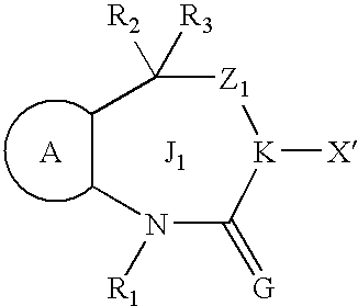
C1CN([R1])C(=[G])[K]([X])[Z1]C1([R3])[R2].[A]
